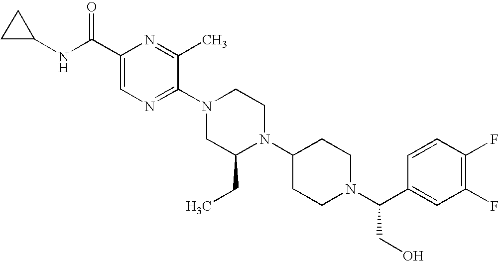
C1(C(NC2CC2)=O)=CN=C(N2CC(CC)N(C3CCN(C(C4=CC(F)=C(F)C=C4)CO)CC3)CC2)C(C)=N1
